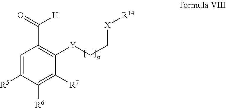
C1=C([R5])C([R6])=C([R7])C([Y]CC[X][R14])=C1C(=O)[H]
